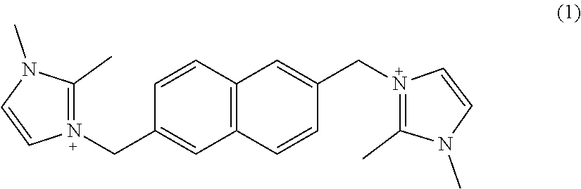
C1(CN2=C(C)N(C)C=C2)=CC2=C(C=C1)C=C(CN1=C(C)N(C)C=C1)C=C2
